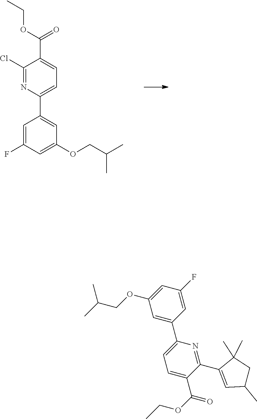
C1(C(OCC)=O)=CC=C(C2=CC(OCC(C)C)=CC(F)=C2)N=C1Cl.C(C(C)C)OC1=CC(F)=CC(C2=CC=C(C(=O)OCC)C(C3=CC(C)CC3(C)C)=N2)=C1
